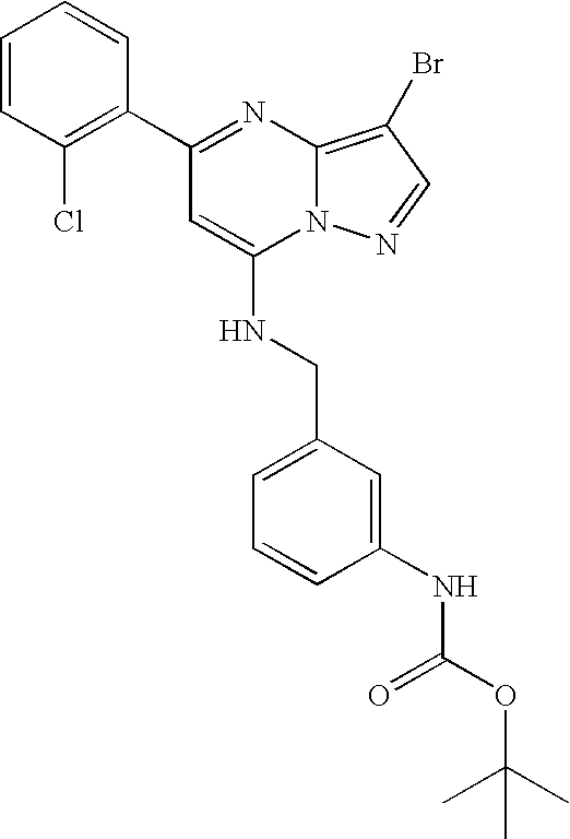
C1(C2=NC3=C(Br)C=NN3C(NCC3=CC=CC(NC(OC(C)(C)C)=O)=C3)=C2)=C(Cl)C=CC=C1
